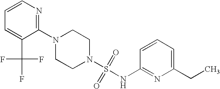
N1(C2=NC=CC=C2C(F)(F)F)CCN(S(=O)(=O)NC2=NC(CC)=CC=C2)CC1
